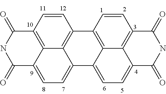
C1(=O)C2=CC=C3C4=C(C=CC(=C24)C(=O)N1)C1=C2C3=CC=C3C2=C(C=C1)C(=O)NC3=O
